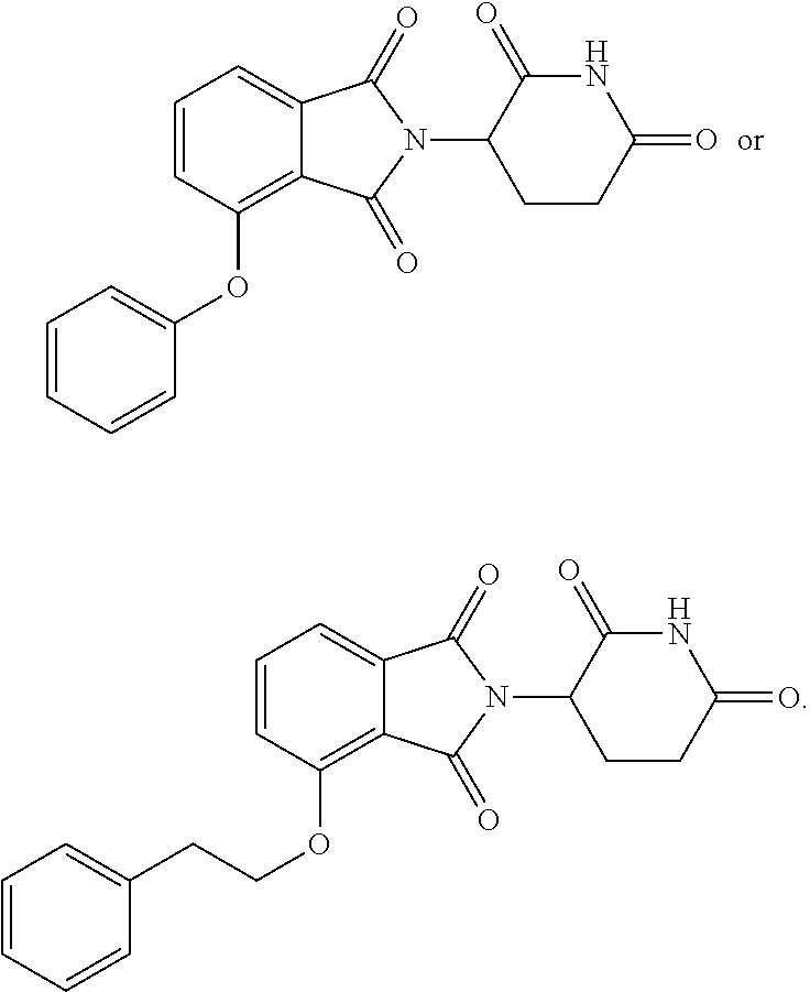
C1=C(OC2=C3C(=CC=C2)C(=O)N(C2CCC(=O)NC2=O)C3=O)C=CC=C1.C(COC1=C2C(=CC=C1)C(=O)N(C1CCC(=O)NC1=O)C2=O)C1=CC=CC=C1
